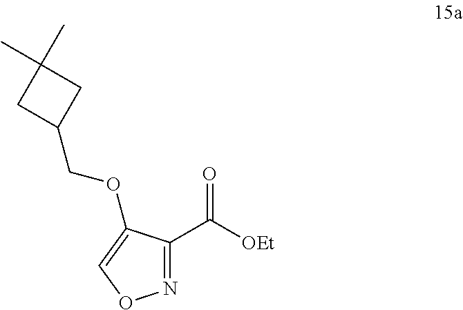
C1(C(=O)[OEt])=NOC=C1OCC1CC(C)(C)C1
